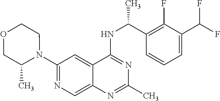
N1(C2=NC=C3C(=C2)C(NC(C2=C(F)C(C(F)F)=CC=C2)C)=NC(C)=N3)CCOCC1C
